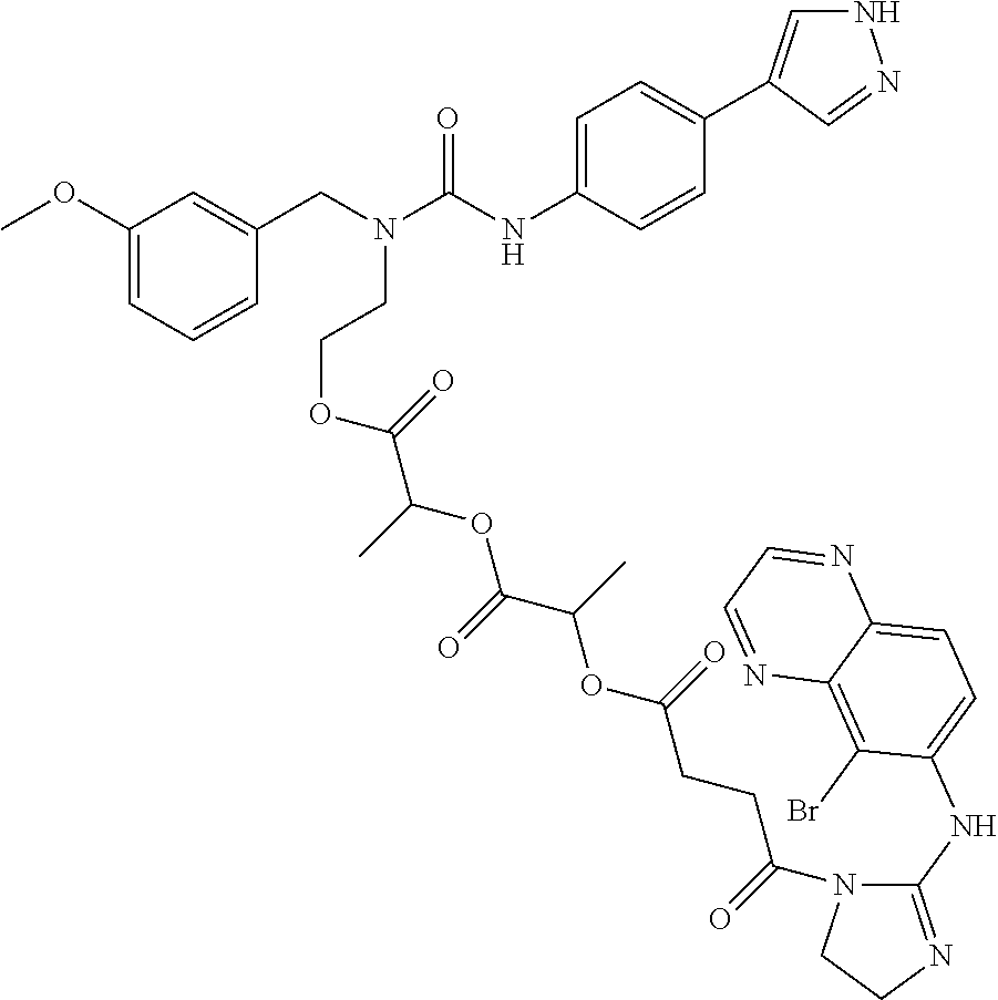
C1=C(NC(N(CC2=CC(OC)=CC=C2)CCOC(C(OC(C(OC(CCC(N2C(NC3=CC=C4C(=C3Br)N=CC=N4)=NCC2)=O)=O)C)=O)C)=O)=O)C=CC(C2=CNN=C2)=C1
